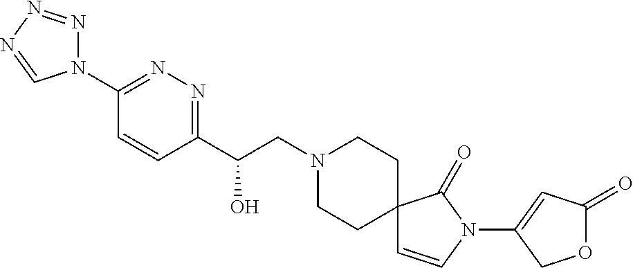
C1(C(CN2CCC3(CC2)C=CN(C2=CC(=O)OC2)C3=O)O)=NN=C(N2N=NN=C2)C=C1
